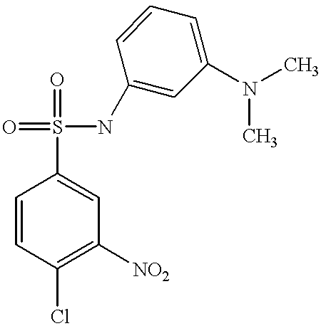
C1=CC(Cl)=C([NO2])C=C1S(NC1=CC(N(C)C)=CC=C1)(=O)=O
